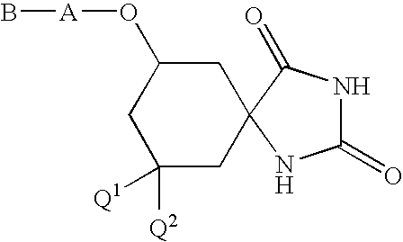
C1C(O[A]B)CC([Q2])([Q1])CC12NC(=O)NC2=O
